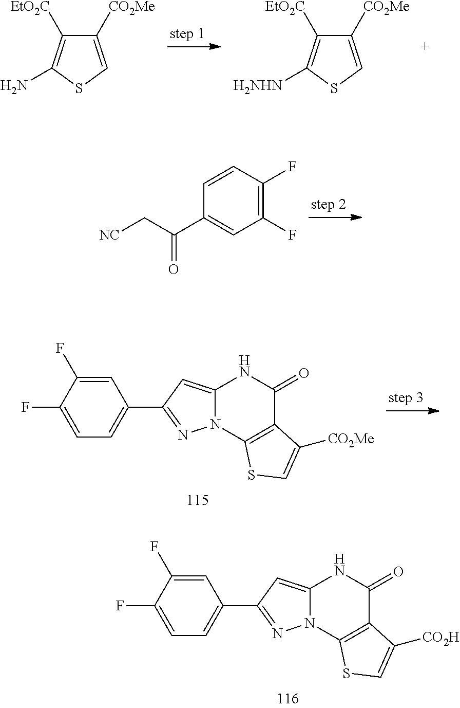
C1([CO2Me])=CSC(N)=C1[EtO2C].C1([CO2Me])=CSC([H2NHN])=C1[EtO2C].[NC]CC(C1=CC(F)=C(F)C=C1)=O.C1=C(F)C(F)=CC=C1C1=NN2C(=C1)NC(=O)C1=C2SC=C1[CO2Me].C1=C(F)C(F)=CC=C1C1=NN2C(=C1)NC(=O)C1=C2SC=C1[CO2H]
